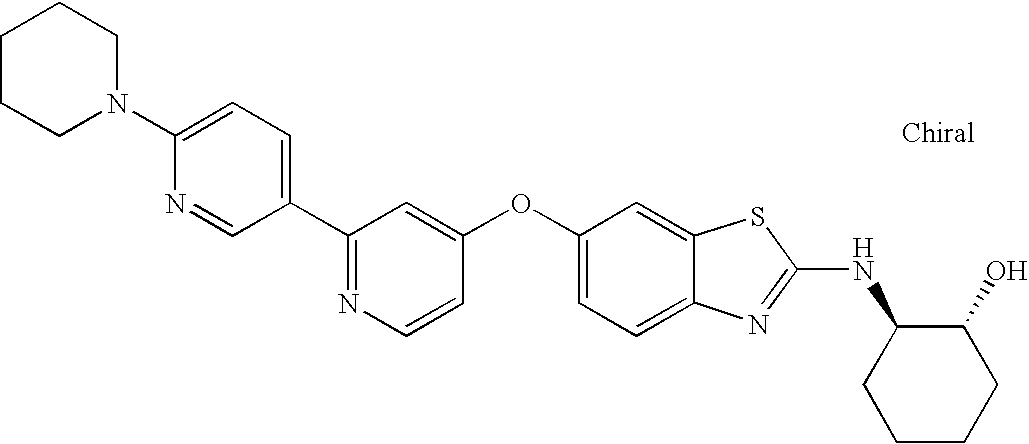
N1=C(C2=CC=C(N3CCCCC3)N=C2)C=C(OC2=CC=C3C(=C2)SC(NC2CCCCC2O)=N3)C=C1
